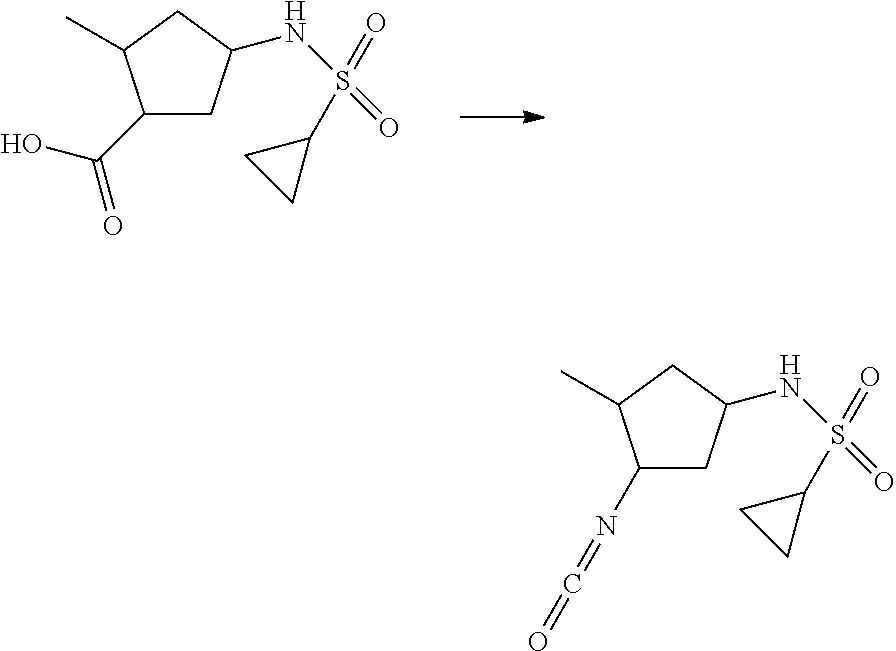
C1(C(=O)O)CC(NS(=O)(=O)C2CC2)CC1C.C1(N=C=O)CC(NS(=O)(=O)C2CC2)CC1C
